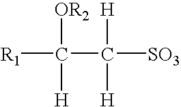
[R1]C(C([SO3])([H])[H])([H])[OR2]
